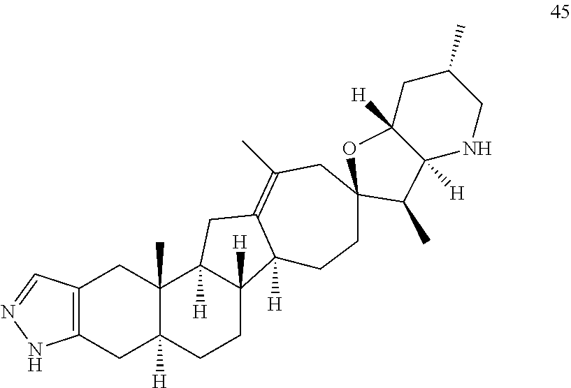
C12=C(CC3([H])C(C)(C1)C1([H])C([H])(CC3)C3([H])C(=C(C)CC4(CC3)OC3([H])C([H])(NCC(C)C3)C4C)C1)NN=C2
